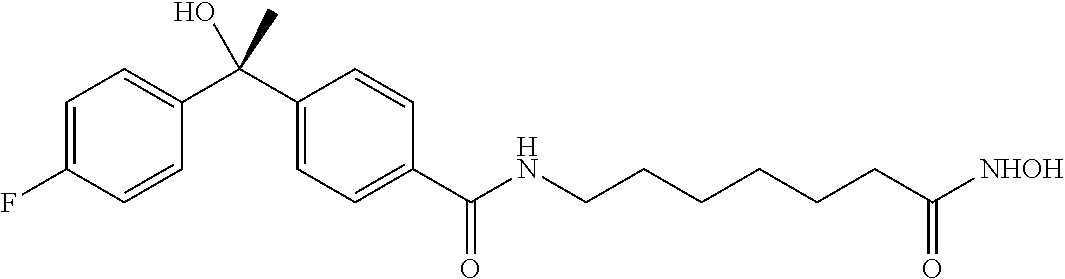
C1(C(C2=CC=C(F)C=C2)(C)O)=CC=C(C(=O)NCCCCCCC([NHOH])=O)C=C1
